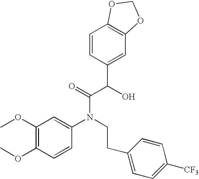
C1(OC)=C(OC)C=CC(N(CCC2=CC=C([CF3])C=C2)C(=O)C(C2=CC3=C(C=C2)OCO3)O)=C1
